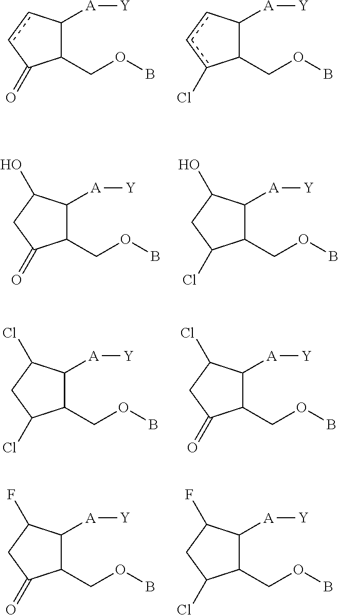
C1(COB)C([A][Y])ccc1Cl.C1(COB)C([A][Y])ccC1=O.C1(COB)C([A][Y])C(O)CC1Cl.C1(COB)C([A][Y])C(O)CC1=O.C1(COB)C([A][Y])C(Cl)CC1=O.C1(COB)C([A][Y])C(Cl)CC1Cl.C1(COB)C([A][Y])C(F)CC1Cl.C1(COB)C([A][Y])C(F)CC1=O
